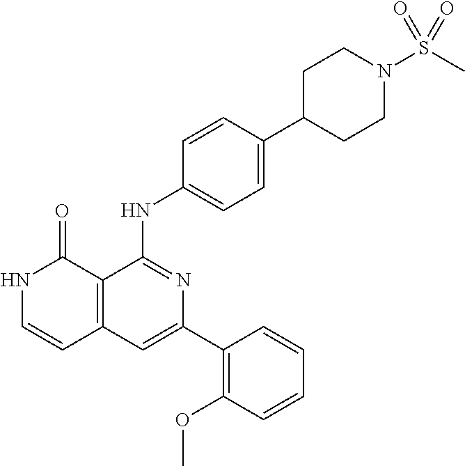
C1=CC(NC2=NC(C3=C(OC)C=CC=C3)=CC3=C2C(=O)NC=C3)=CC=C1C1CCN(S(=O)(C)=O)CC1
